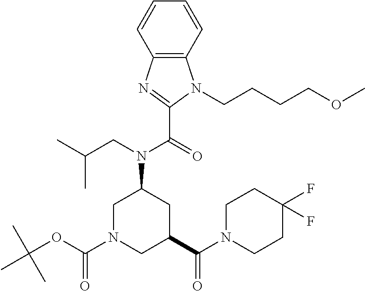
C12=C(C=CC=C1)N(CCCCOC)C(C(N(C1CN(C(OC(C)(C)C)=O)CC(C(N3CCC(F)(F)CC3)=O)C1)CC(C)C)=O)=N2
